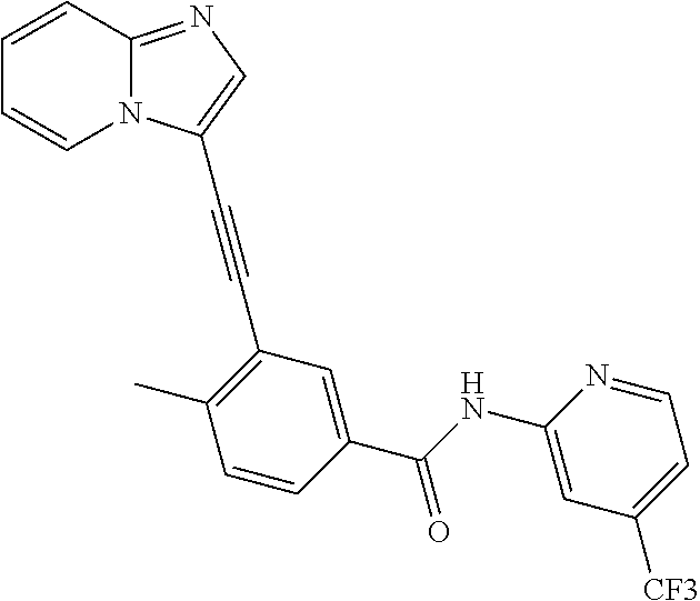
C1=CC2=NC=C(C#CC3=C(C)C=CC(C(NC4=CC([CF3])=CC=N4)=O)=C3)N2C=C1
